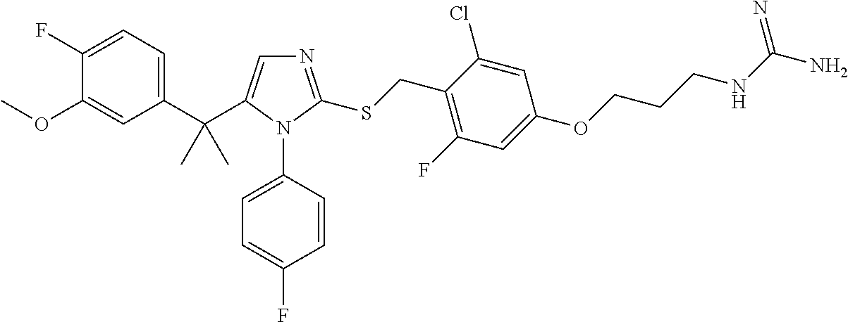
C1(C(C)(C)C2=CN=C(SCC3=C(F)C=C(OCCCNC(N)=N)C=C3Cl)N2C2=CC=C(F)C=C2)=CC=C(F)C(OC)=C1
